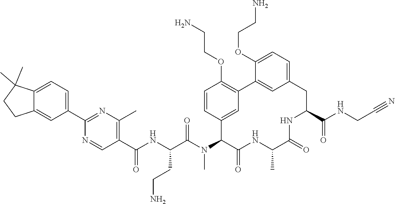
C1(C(NC(C(N(C2C(=O)NC(C)C(=O)NC(C(NCC#N)=O)CC3=CC=C(OCCN)C(=C3)C3=C(OCCN)C=CC2=C3)C)=O)CCN)=O)=C(C)N=C(C2=CC=C3C(=C2)CCC3(C)C)N=C1
